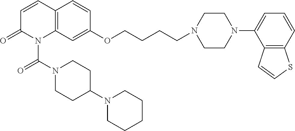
C1=CC2=C(N(C(N3CCC(N4CCCCC4)CC3)=O)C1=O)C=C(OCCCCN1CCN(C3=CC=CC4=C3C=CS4)CC1)C=C2
